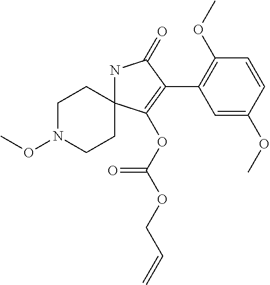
N1C2(C(OC(=O)OCC=C)=C(C3=C(OC)C=CC(OC)=C3)C1=O)CCN(OC)CC2
